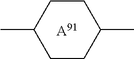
C1CC(C)CCC1C.[A91]
